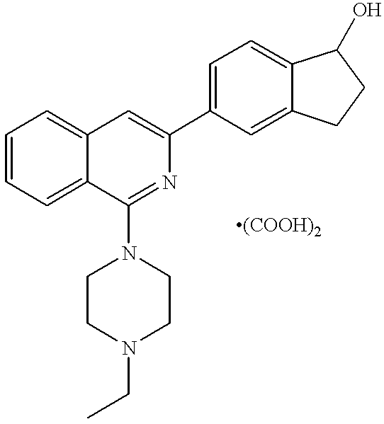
C1=CC=C2C(=C1)C=C(C1=CC=C3C(=C1)CCC3O)N=C2N1CCN(CC)CC1
